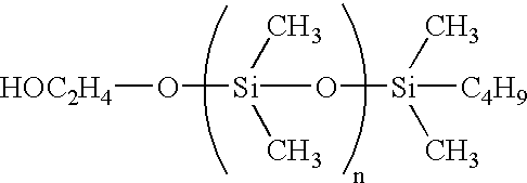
[HOC2H4]O[Si](O[Si]([C4H9])(C)C)(C)C
